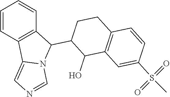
C1=CC2=C(C=C1)C(C1C(O)C3=C(CC1)C=CC(S(C)(=O)=O)=C3)N1C2=CN=C1
